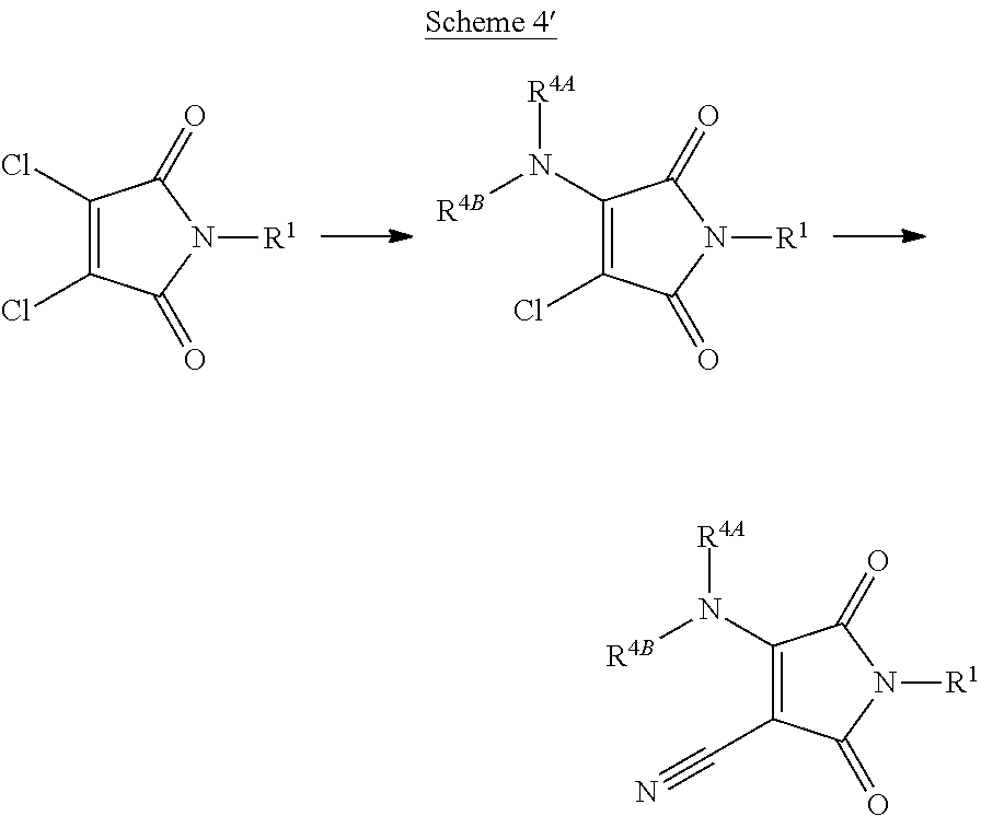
C1(Cl)=C(Cl)C(=O)N([R1])C1=O.C1(N([R4B])[R4A])=C(Cl)C(=O)N([R1])C1=O.C1(N([R4B])[R4A])=C(C#N)C(=O)N([R1])C1=O
